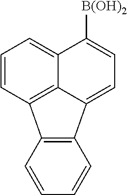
C12=C(C=CC=C1)C1=C3C(=CC=C1)C([B(OH)2])=CC=C23
